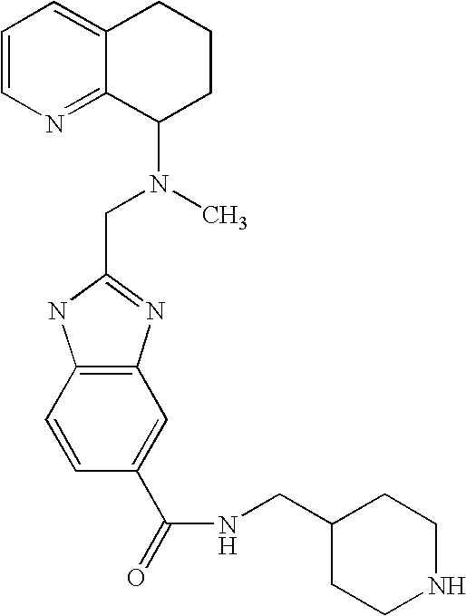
C1=CN=C2C(=C1)CCCC2N(C)CC1=NC2=C(N1)C=CC(C(=O)NCC1CCNCC1)=C2
